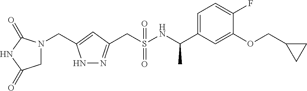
C(S(NC(C1=CC=C(F)C(OCC2CC2)=C1)C)(=O)=O)C1=NNC(CN2CC(=O)NC2=O)=C1
